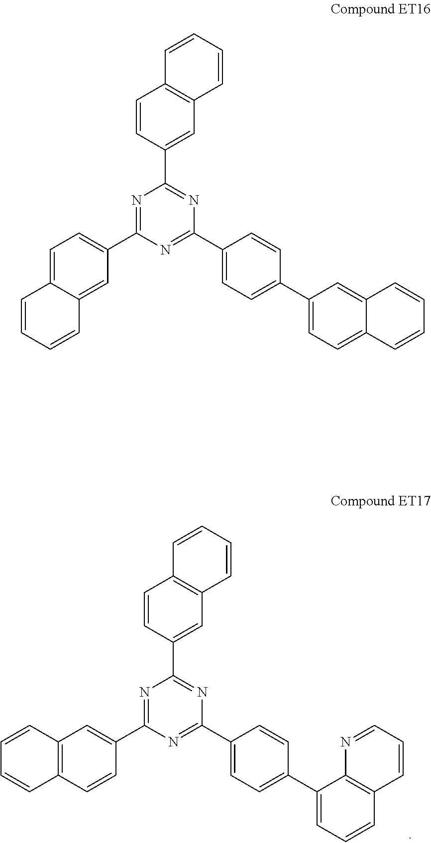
N1=C(C2=CC=C3C(=C2)C=CC=C3)N=C(C2=CC=C(C3=CC=C4C(=C3)C=CC=C4)C=C2)N=C1C1=CC2=C(C=C1)C=CC=C2.N1=C(C2=CC3=C(C=C2)C=CC=C3)N=C(C2=CC=C(C3=CC=CC4=C3N=CC=C4)C=C2)N=C1C1=CC2=C(C=C1)C=CC=C2
